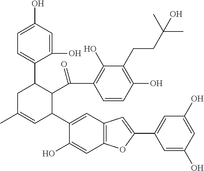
C1(O)=CC(O)=CC=C1C1CC(C)=CC(C2=CC3=C(C=C2O)OC(C2=CC(O)=CC(O)=C2)=C3)C1C(=O)C1=C(O)C(CCC(C)(C)O)=C(O)C=C1
